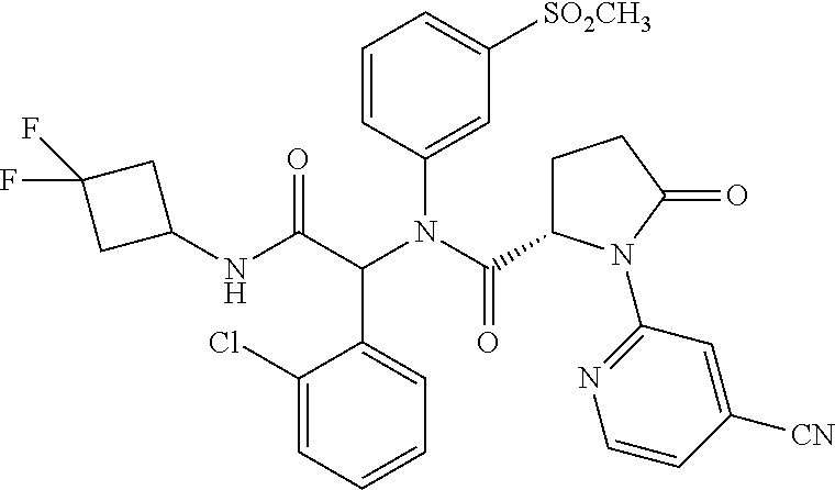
C1=CC(N(C(C2CCC(=O)N2C2=NC=CC([CN])=C2)=O)C(C(NC2CC(F)(F)C2)=O)C2=CC=CC=C2Cl)=CC([SO2CH3])=C1
